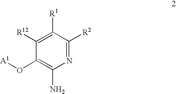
C1([R1])=C([R12])C(O[A1])=C(N)N=C1[R2]
